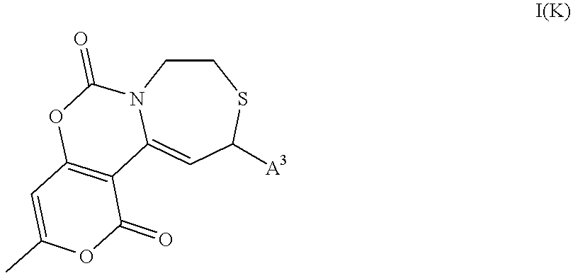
C1CN2C(=CC([A3])S1)C1=C(OC2=O)C=C(C)OC1=O
